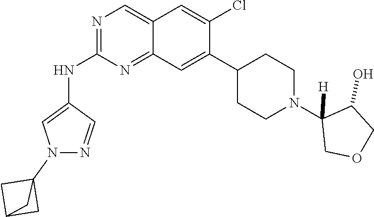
C12=CN=C(NC3=CN(C45CC(C4)C5)N=C3)N=C1C=C(C1CCN(C3([H])COCC3O)CC1)C(Cl)=C2
